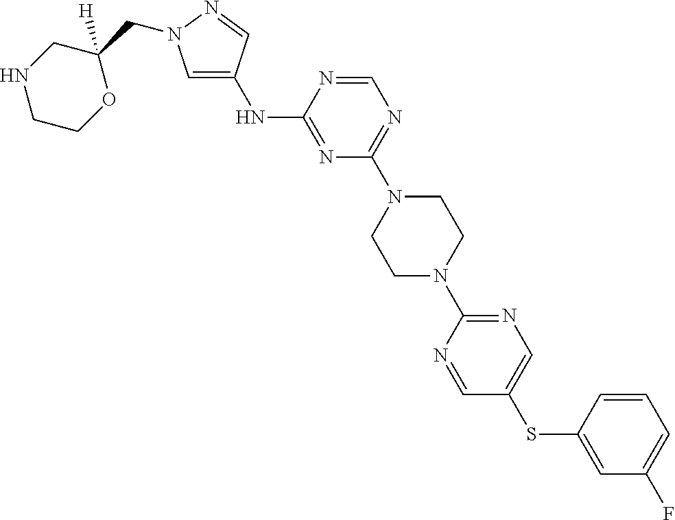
N(C1=NC(N2CCN(C3=NC=C(SC4=CC(F)=CC=C4)C=N3)CC2)=NC=N1)C1=CN(CC2([H])CNCCO2)N=C1
